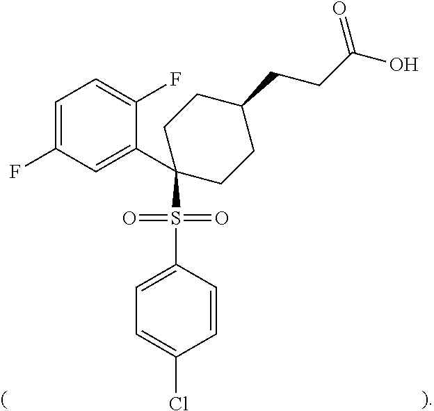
C1=C(F)C=C(C2(S(=O)(=O)C3=CC=C(Cl)C=C3)CCC(CCC(O)=O)CC2)C(F)=C1
